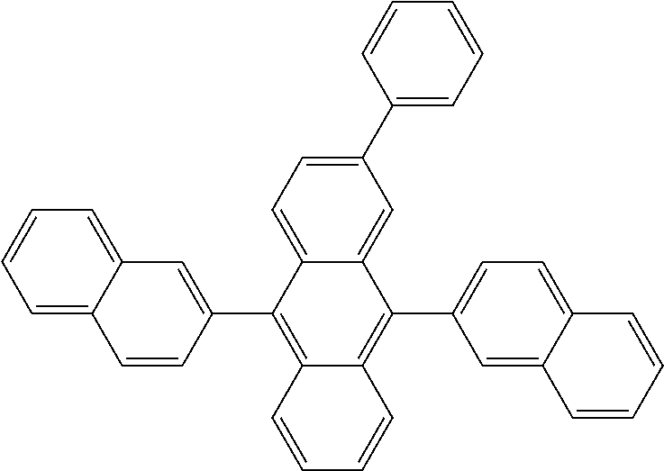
C1=CC=C2C(=C1)C=C(C1=C3C(=C(C4=CC=C5C(=C4)C=CC=C5)C4=CC(C5=CC=CC=C5)=CC=C14)C=CC=C3)C=C2
